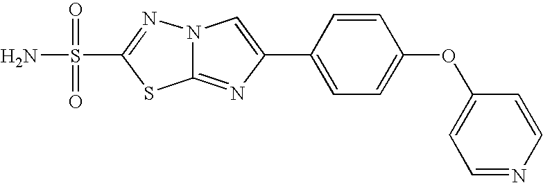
C12=NC(C3=CC=C(OC4=CC=NC=C4)C=C3)=CN1N=C(S(=O)(=O)N)S2
